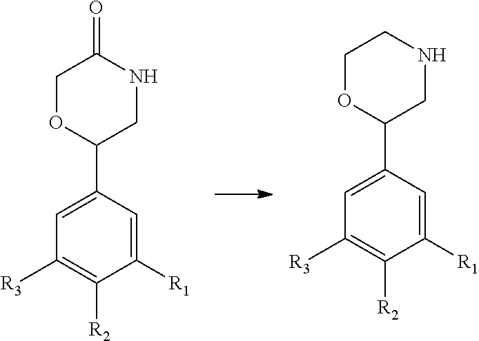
C1OC(C2=CC([R3])=C([R2])C([R1])=C2)CNC1=O.C1OC(C2=CC([R3])=C([R2])C([R1])=C2)CNC1
